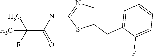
C1(CC2=CC=CC=C2F)=CN=C(NC(C(C)(C)F)=O)S1
